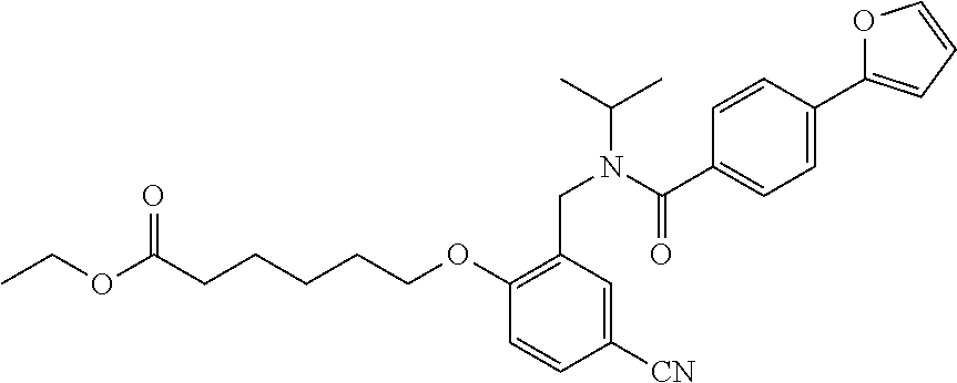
O(C(CCCCCOC1=C(CN(C(C2=CC=C(C3=CC=CO3)C=C2)=O)C(C)C)C=C([CN])C=C1)=O)CC
